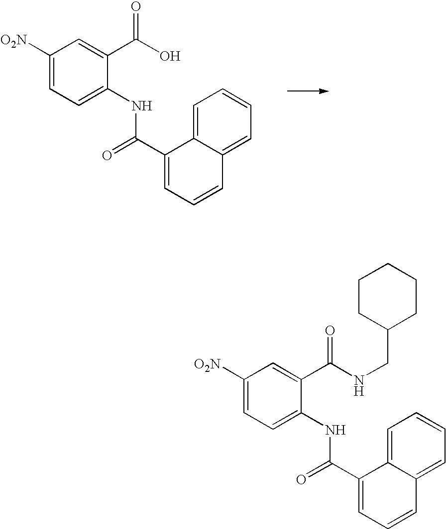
C1([O2N])=CC=C(NC(C2=CC=CC3=CC=CC=C23)=O)C(C(O)=O)=C1.C1([O2N])=CC=C(NC(C2=CC=CC3=CC=CC=C32)=O)C(C(NCC2CCCCC2)=O)=C1
